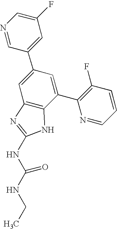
N1=CC(C2=CC3=C(C(C4=C(F)C=CC=N4)=C2)NC(NC(NCC)=O)=N3)=CC(F)=C1
